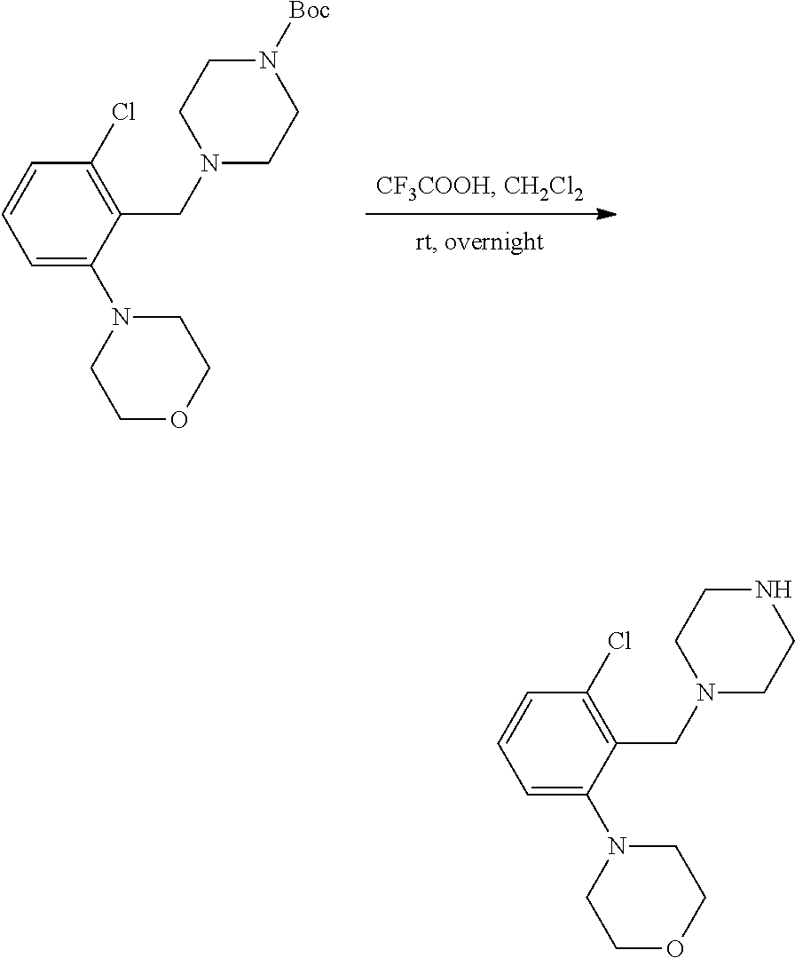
C1=C(N2CCOCC2)C(CN2CCN([Boc])CC2)=C(Cl)C=C1.C1=C(N2CCOCC2)C(CN2CCNCC2)=C(Cl)C=C1
